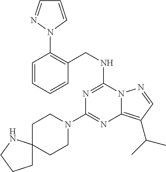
C1(N2CCC3(CC2)CCCN3)=NC2=C(C(C)C)C=NN2C(NCC2=C(N3C=CC=N3)C=CC=C2)=N1
